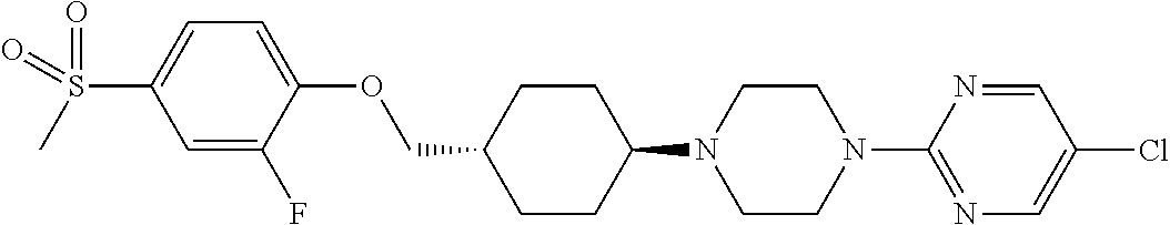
C1CC(N2CCN(C3=NC=C(Cl)C=N3)CC2)CCC1COC1=CC=C(S(=O)(C)=O)C=C1F
